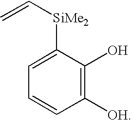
C1([OH])=C(O)C([SiMe2]C=C)=CC=C1
